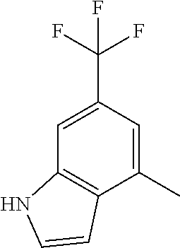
C1(C(F)(F)F)=CC2=C(C(C)=C1)C=CN2
